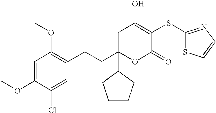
C1C(CCC2=C(OC)C=C(OC)C(Cl)=C2)(C2CCCC2)OC(=O)C(SC2=NC=CS2)=C1O
